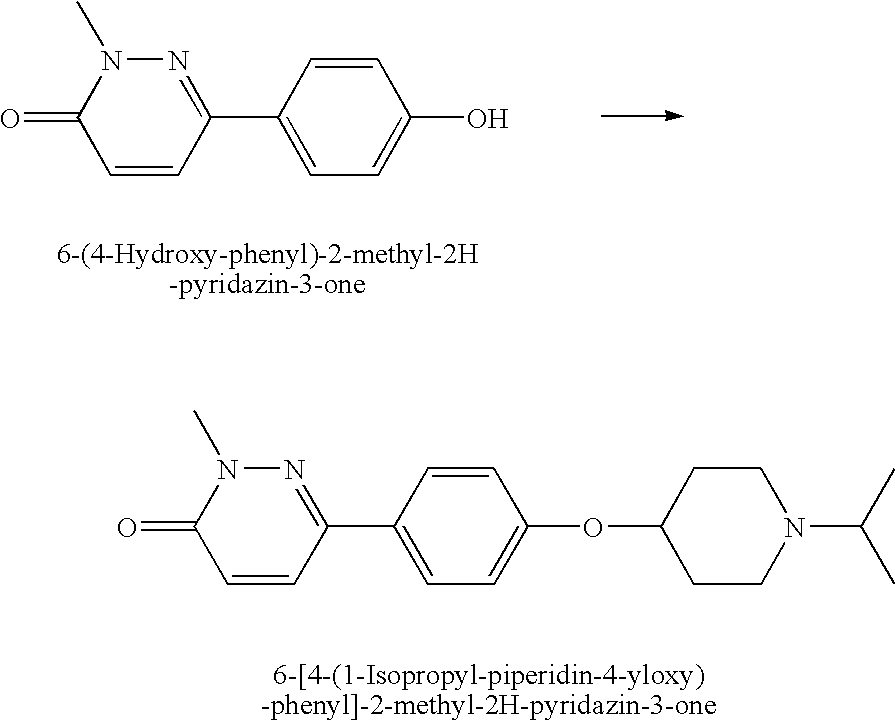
C1=CC(C2=CC=C(O)C=C2)=NN(C)C1=O.C1=CC(C2=CC=C(OC3CCN(C(C)C)CC3)C=C2)=NN(C)C1=O
